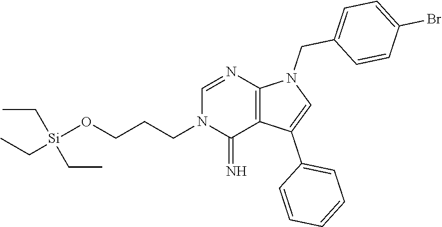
C(N1C(=N)C2=C(N=C1)N(CC1=CC=C(Br)C=C1)C=C2C1=CC=CC=C1)CCO[Si](CC)(CC)CC
